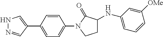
N1N=CC(C2=CC=C(N3CCC(NC4=CC=CC([OMe])=C4)C3=O)C=C2)=C1
